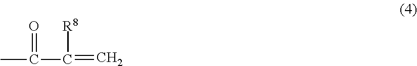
CC(C([R8])=C)=O
